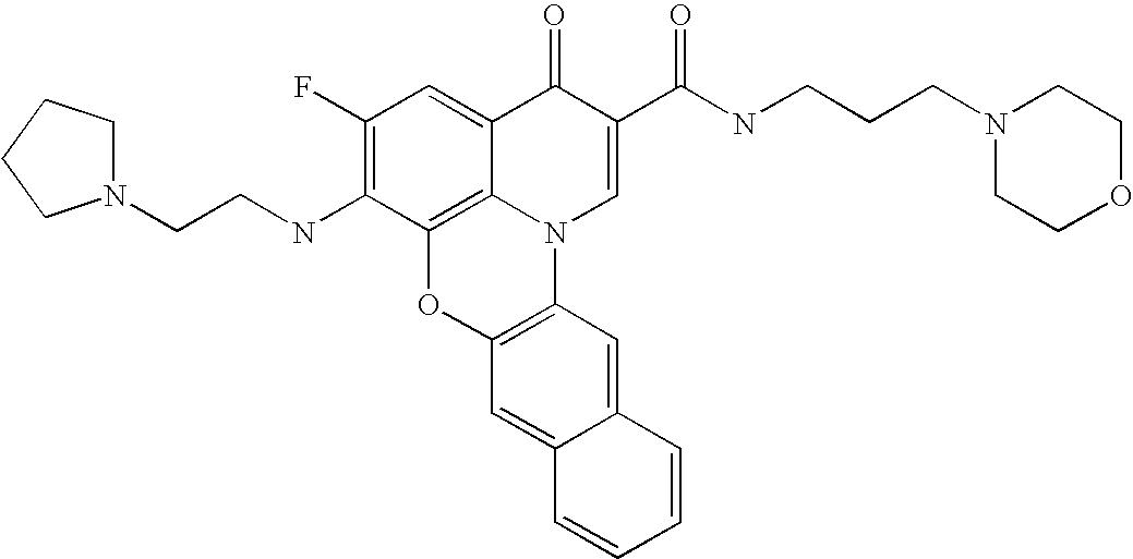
C1(F)=C(NCCN2CCCC2)C2=C3C(=C1)C(=O)C(C(NCCCN1CCOCC1)=O)=CN3C1=C(O2)C=C2C(=C1)C=CC=C2
